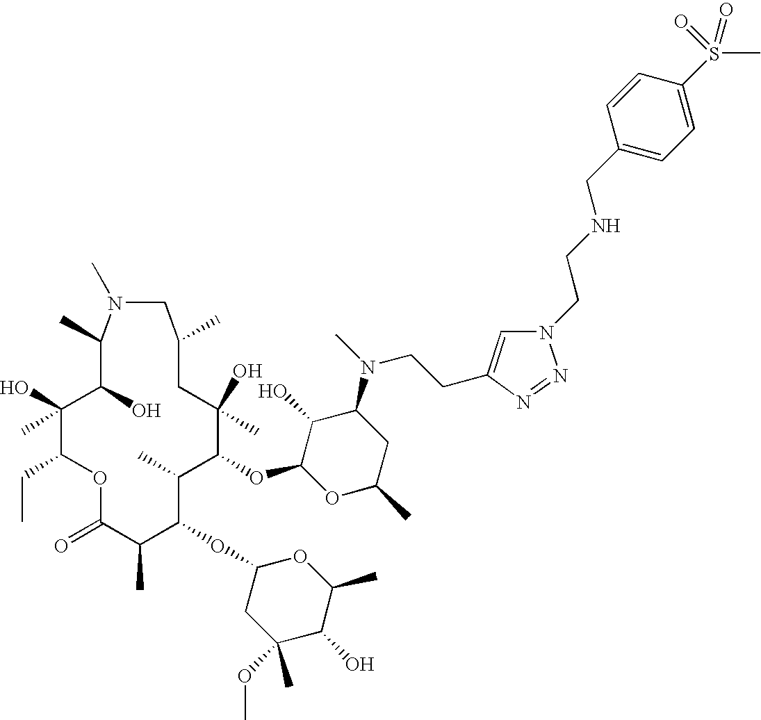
C1(O)(C)C(CC)OC(=O)C(C)C(OC2CC(OC)(C)C(O)C(C)O2)C(C)C(OC2C(O)C(N(CCC3=CN(CCNCC4=CC=C(S(C)(=O)=O)C=C4)N=N3)C)CC(C)O2)C(C)(O)CC(C)CN(C)C(C)C1O
